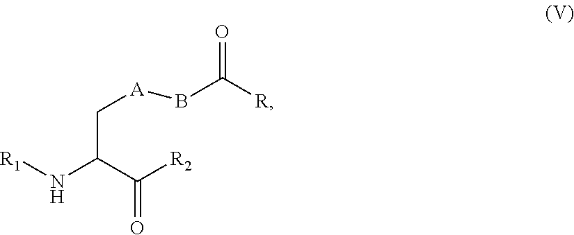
O=C(C(N[R1])C[A]BC([R])=O)[R2]
